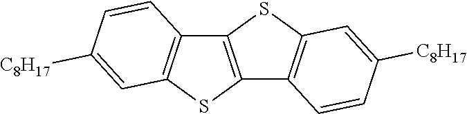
S1C2=C(C3=C1C=C([C8H17])C=C3)SC1=C2C=CC([C8H17])=C1
